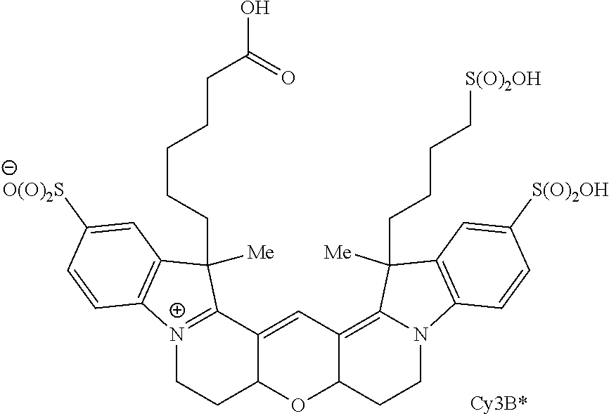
C12=CC3=C4N(CCC3OC1CC[N+]1=C2C(CCCCCC(O)=O)([Me])C2=C1C=CC([O(O)2S])=C2)C1=C(C=C([S(O)2OH])C=C1)C4(CCCC[S(O)2OH])[Me]
